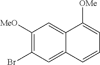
C1([MeO])=C(Br)C=C2C(=C1)C([OMe])=CC=C2
